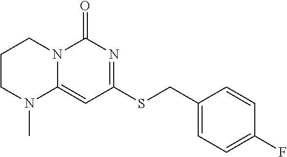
C1(CSC2=NC(=O)N3C(=C2)N(C)CCC3)=CC=C(F)C=C1
